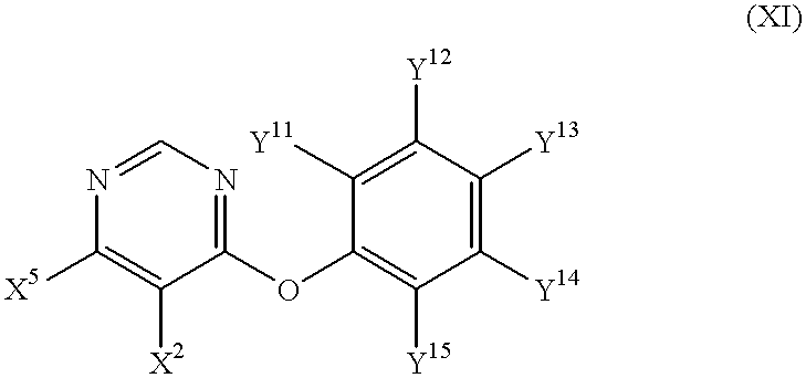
C1(OC2=C([Y15])C([Y14])=C([Y13])C([Y12])=C2[Y11])=NC=NC([X5])=C1[X2]
